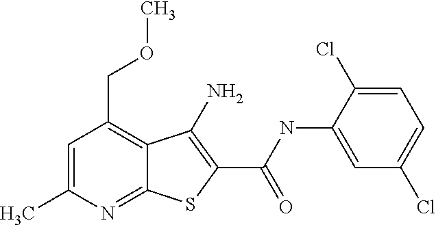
C1=C(C)N=C2C(=C1COC)C(N)=C(C(=O)NC1=CC(Cl)=CC=C1Cl)S2
